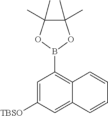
C1=C([TBSO])C=C2C(=C1B1OC(C)(C)C(C)(C)O1)C=CC=C2
